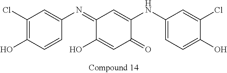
C1(=NC2=CC(Cl)=C(O)C=C2)C(O)=CC(=O)C(NC2=CC=C(O)C(Cl)=C2)=C1
